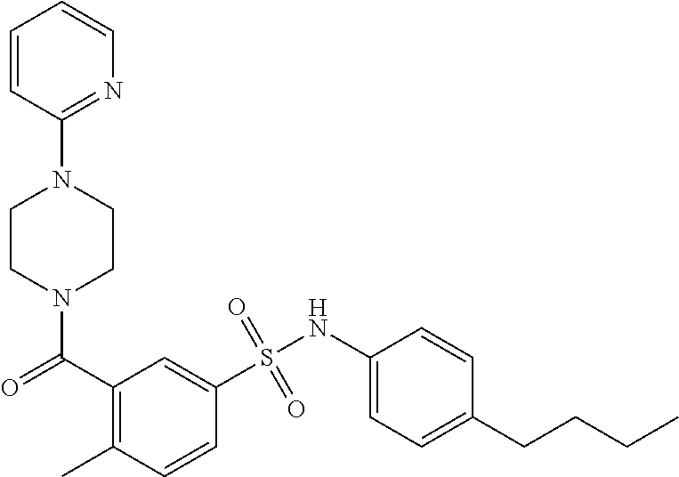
C1=CC(N2CCN(C(C3=C(C)C=CC(S(NC4=CC=C(CCCC)C=C4)(=O)=O)=C3)=O)CC2)=NC=C1
